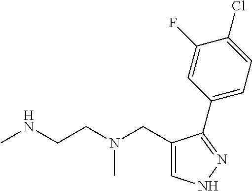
C1=C(CN(CCNC)C)C(C2=CC=C(Cl)C(F)=C2)=NN1
